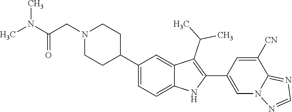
N1(CC(=O)N(C)C)CCC(C2=CC=C3C(=C2)C(C(C)C)=C(C2=CN4C(=NC=N4)C([CN])=C2)N3)CC1
